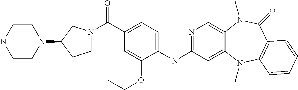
N1=C(NC2=CC=C(C(=O)N3CCC(N4CCNCC4)C3)C=C2OCC)C=C2C(=C1)N(C)C(=O)C1=C(N2C)C=CC=C1
